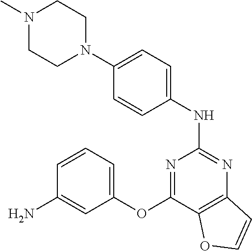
NC1=CC(OC2=NC(NC3=CC=C(N4CCN(C)CC4)C=C3)=NC3=C2OC=C3)=CC=C1
